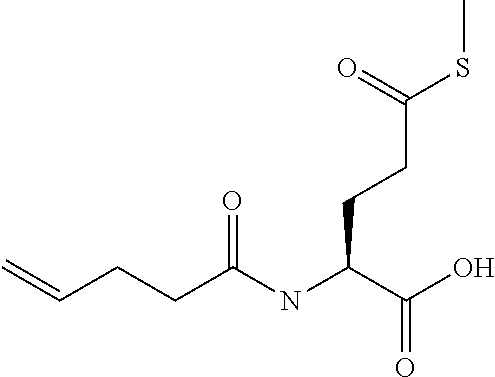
C=CCCC(NC(C(O)=O)CCC(SC)=O)=O
